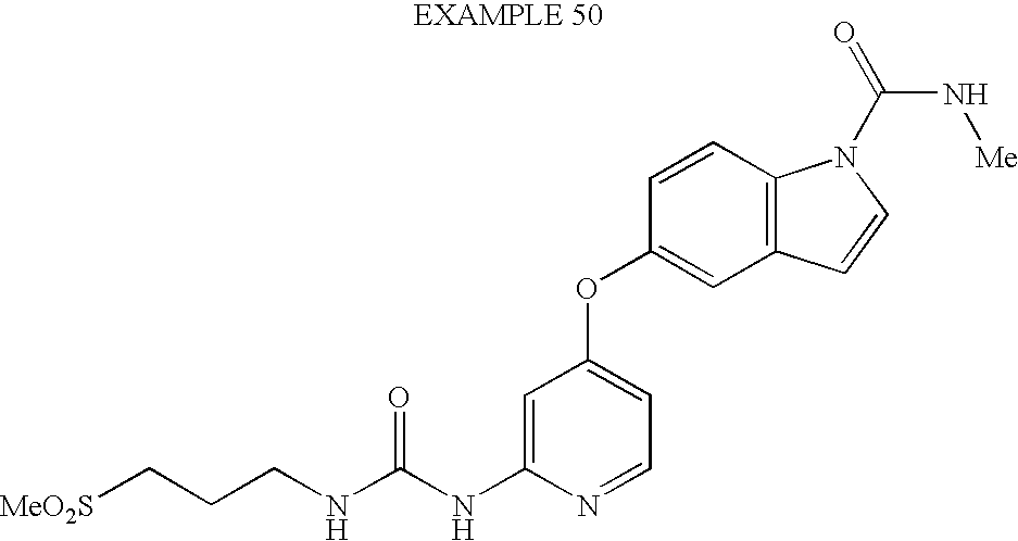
C(NC1=CC(OC2=CC3=C(C=C2)N(C(N[Me])=O)C=C3)=CC=N1)(=O)NCCC[MeO2S]
